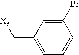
C1(C[X3])=CC=CC(Br)=C1
